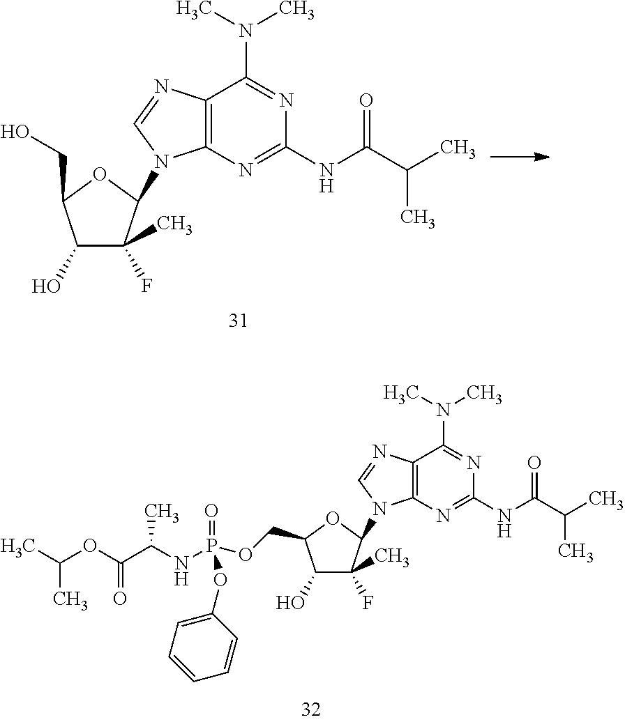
C1(O)C(F)(C)C(N2C3=C(N=C2)C(N(C)C)=NC(NC(C(C)C)=O)=N3)OC1CO.C1(O)C(F)(C)C(N2C3=C(N=C2)C(N(C)C)=NC(NC(C(C)C)=O)=N3)OC1COP(=O)(NC(C(OC(C)C)=O)C)OC1=CC=CC=C1
